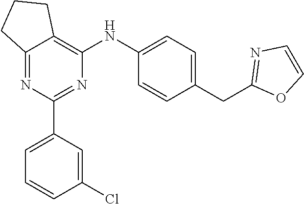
C12=NC(C3=CC=CC(Cl)=C3)=NC(NC3=CC=C(CC4=NC=CO4)C=C3)=C1CCC2
